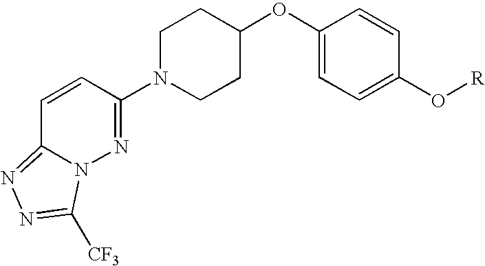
C1=CC(N2CCC(OC3=CC=C(O[R])C=C3)CC2)=NN2C1=NN=C2[CF3]
